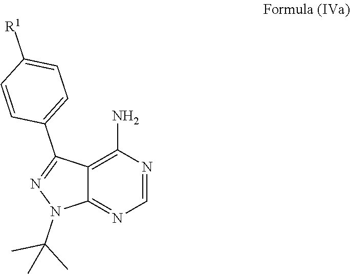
C1=NC(N)=C2C(=N1)N(C(C)(C)C)N=C2C1=CC=C([R1])C=C1
